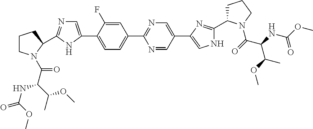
C1=C(F)C(C2=CN=C(C3N(C(C(C(C)OC)NC(=O)OC)=O)CCC3)N2)=CC=C1C1=NC=C(C2=CNC(C3CCCN3C(=O)C(NC(OC)=O)C(OC)C)=N2)C=N1
